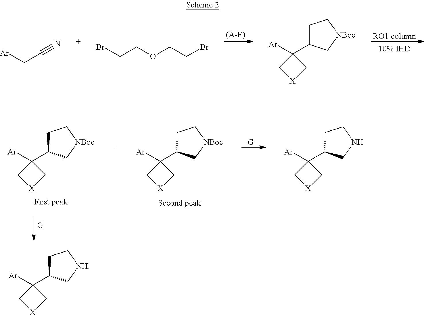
[RO1 column].[(A-F)].[Ar]CC#N.BrCCOCCBr.C1C(C2([Ar])C[X]C2)C[NBoc]C1.[G].C1C(C2([Ar])C[X]C2)C[NBoc]C1.C1C(C2([Ar])C[X]C2)C[NBoc]C1.C1C(C2([Ar])C[X]C2)CNC1.C1C(C2([Ar])C[X]C2)C[NH]C1
